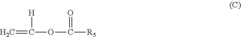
C=C(OC([R5])=O)[H]
